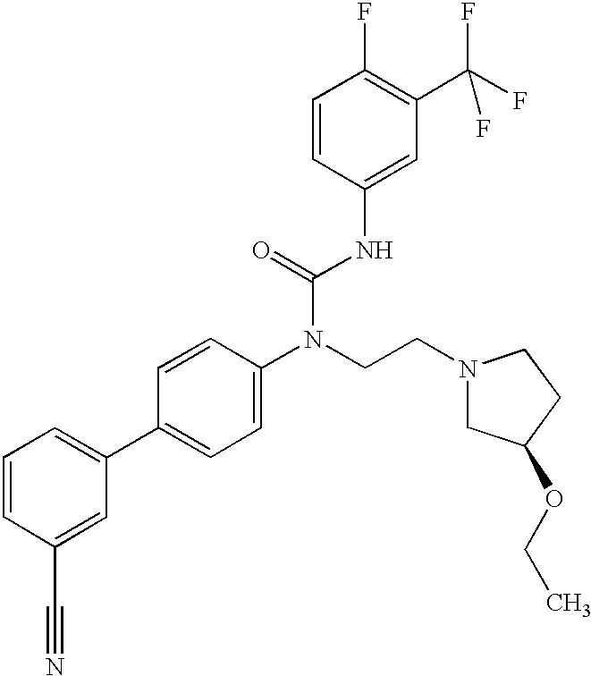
C1=CC(C#N)=CC(C2=CC=C(N(CCN3CC(OCC)CC3)C(=O)NC3=CC(C(F)(F)F)=C(F)C=C3)C=C2)=C1
